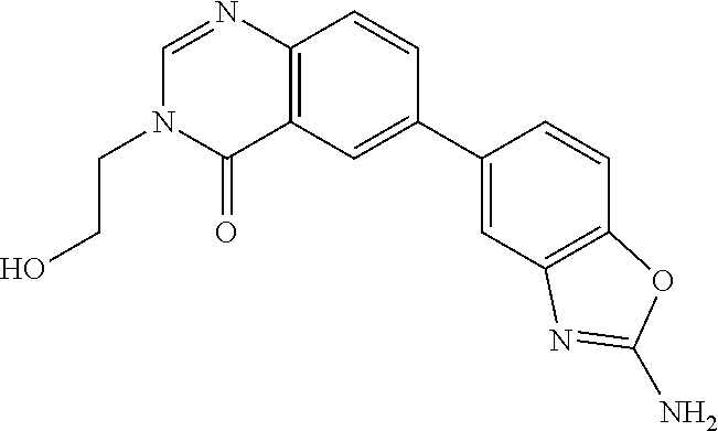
N1(CCO)C(=O)C2=C(N=C1)C=CC(C1=CC3=C(C=C1)OC(N)=N3)=C2
